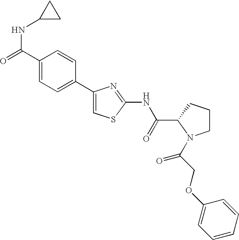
C1CCC(C(=O)NC2=NC(C3=CC=C(C(=O)NC4CC4)C=C3)=CS2)N1C(=O)COC1=CC=CC=C1
